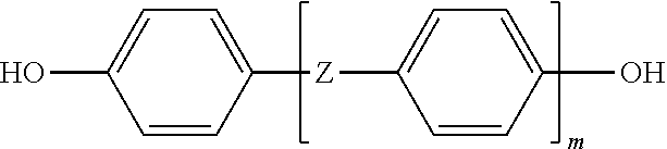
C1=C([Z]C2=CC=C(O)C=C2)C=CC(O)=C1
